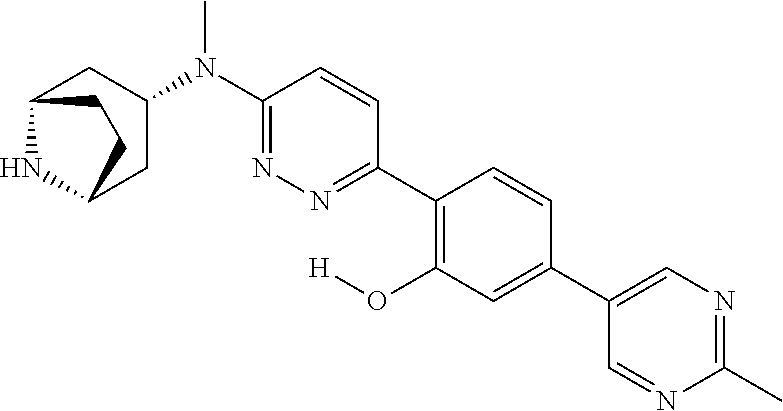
C12NC(CC(N(C3=NN=C(C4=C(O[H])C=C(C5=CN=C(C)N=C5)C=C4)C=C3)C)C1)CC2
